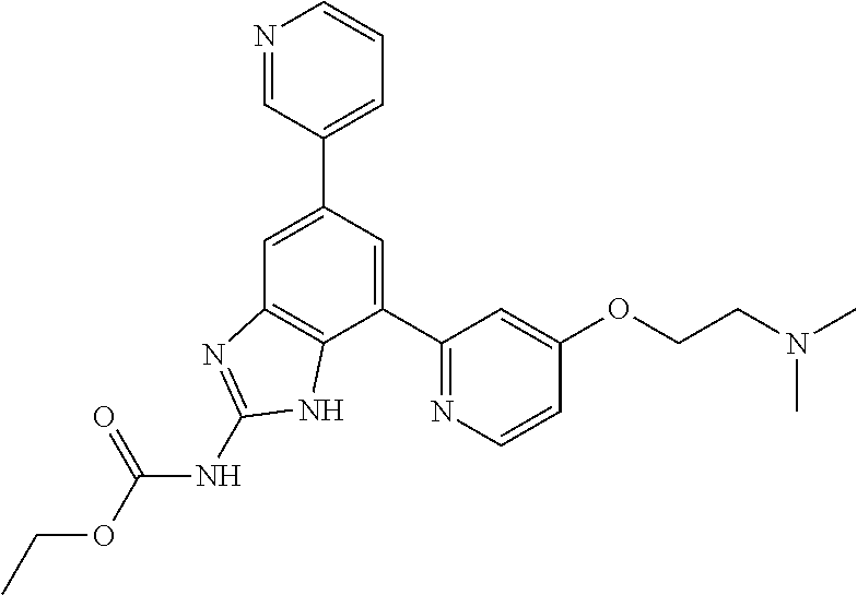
C1=C(C2=CC=CN=C2)C=C(C2=NC=CC(OCCN(C)C)=C2)C2=C1N=C(NC(OCC)=O)N2
